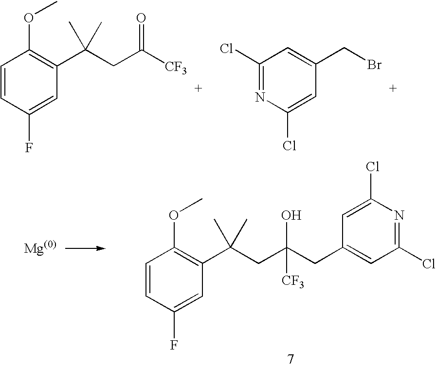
C1=CC(F)=CC(C(CC([CF3])=O)(C)C)=C1OC.C1(Cl)=NC(Cl)=CC(CBr)=C1.C1=CC(F)=CC(C(CC(O)(CC2=CC(Cl)=NC(Cl)=C2)[CF3])(C)C)=C1OC
